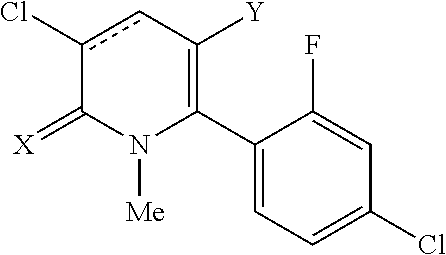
C1(C2=C([Y])cc(Cl)C(=[X])N2[Me])=CC=C(Cl)C=C1F
